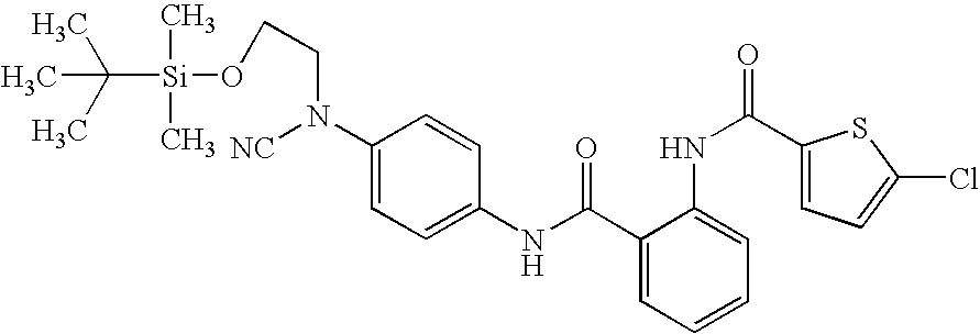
C1(NC(=O)C2=CC=CC=C2NC(=O)C2=CC=C(Cl)S2)=CC=C(N(CCO[Si](C(C)(C)C)(C)C)[NC])C=C1
